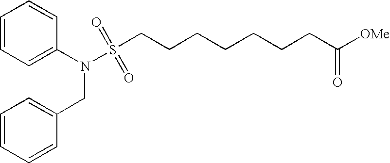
C1=CC=C(N(S(CCCCCCCC([OMe])=O)(=O)=O)CC2=CC=CC=C2)C=C1
